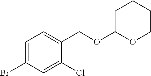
C1=C(Br)C=C(Cl)C(COC2OCCCC2)=C1
